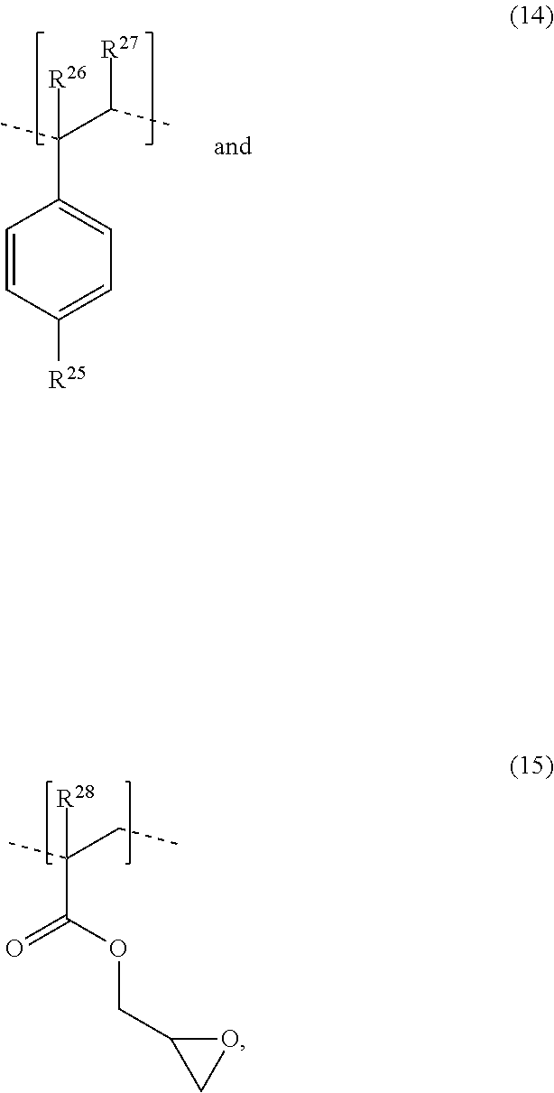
C1=CC([R25])=CC=C1C(C)(C(C)[R27])[R26].O=C(OCC1CO1)C(C)(CC)[R28]
